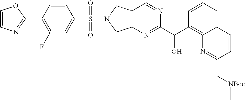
C12=C(C=NC(C(C3=C4C(=CC=C3)C=CC(C[NBoc]C)=N4)O)=N1)CN(S(C1=CC(F)=C(C3=NC=CO3)C=C1)(=O)=O)C2
